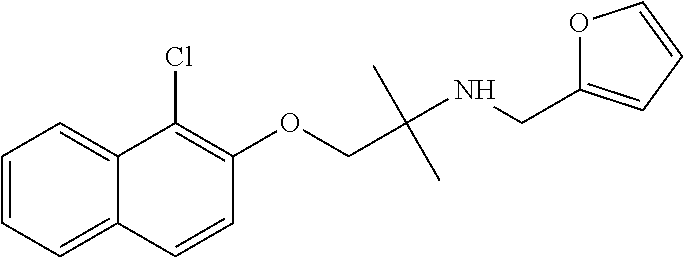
C1=CC=C2C(=C1)C(Cl)=C(OCC(NCC1=CC=CO1)(C)C)C=C2
